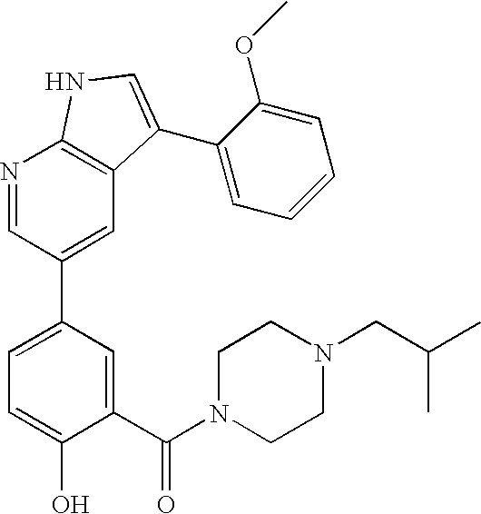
N1=CC(C2=CC=C(O)C(C(N3CCN(CC(C)C)CC3)=O)=C2)=CC2=C1NC=C2C1=CC=CC=C1OC
